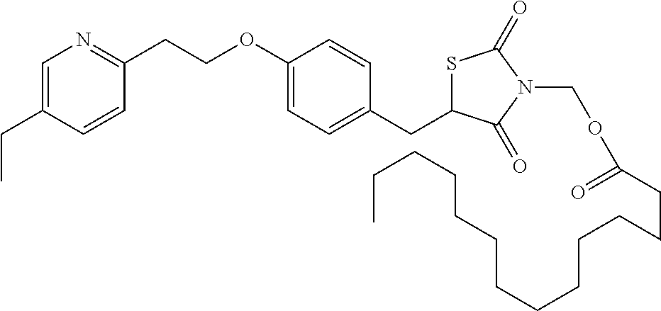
C(OC1=CC=C(CC2SC(=O)N(COC(=O)CCCCCCCCCCCCC)C2=O)C=C1)CC1=NC=C(CC)C=C1
